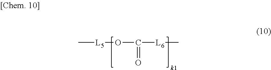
C[L5]OC([L6]C)=O
